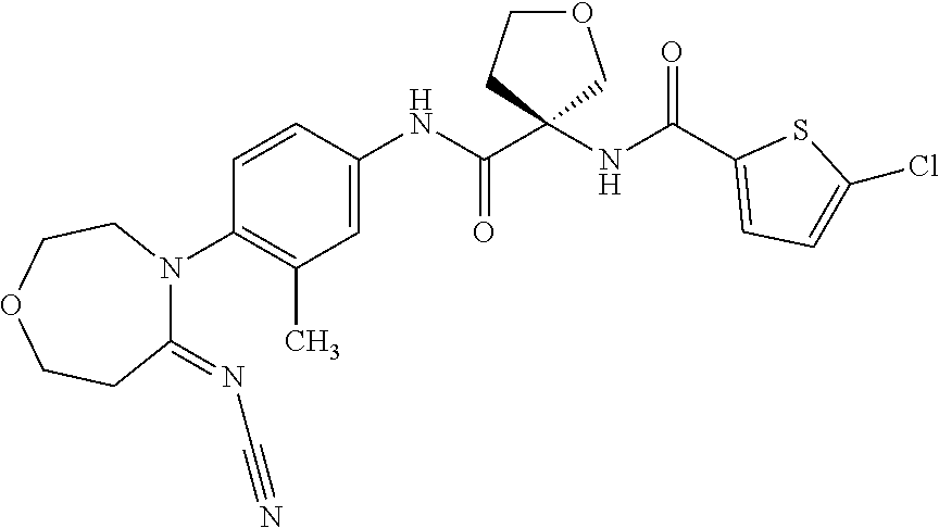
C1(=NC#N)N(C2=C(C)C=C(NC(C3(NC(C4=CC=C(Cl)S4)=O)COCC3)=O)C=C2)CCOCC1
